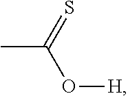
CC(=S)O[H]
